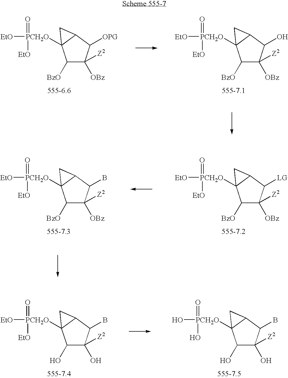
C1([BzO])C([Z2])([OBz])C([OPG])C2C1([PCH2O](=O)([EtO])[EtO])C2.C1([BzO])C([Z2])([OBz])C(O)C2C1([PCH2O](=O)([EtO])[EtO])C2.C1([BzO])C([Z2])([OBz])C([LG])C2C1([PCH2O](=O)([EtO])[EtO])C2.C1([BzO])C([Z2])([OBz])C(B)C2C1([PCH2O](=O)([EtO])[EtO])C2.C1(O)C([Z2])(O)C(B)C2C1([PCH2O](=O)([EtO])[EtO])C2.C1(O)C([Z2])(O)C(B)C2C1([PCH2O](=O)(O)O)C2
